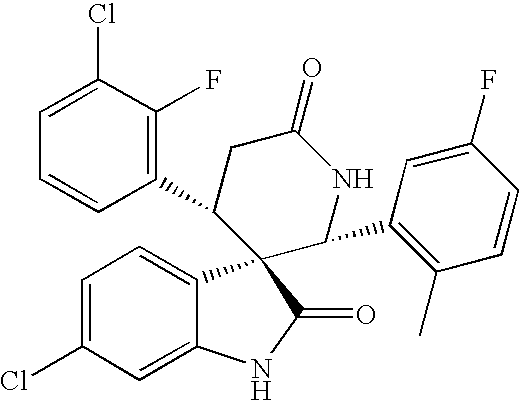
C1=C(Cl)C=C2C(=C1)C1(C(=O)N2)C(C2=C(F)C(Cl)=CC=C2)CC(=O)NC1C1=C(C)C=CC(F)=C1
